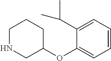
C1=CC=C(C(C)C)C(OC2CCCNC2)=C1
